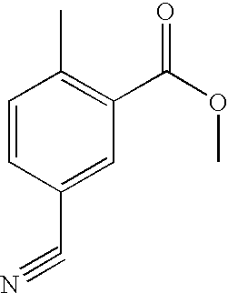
C1=CC(C#N)=CC(C(OC)=O)=C1C
